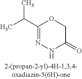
C1(C(C)C)=NNC(=O)CO1
